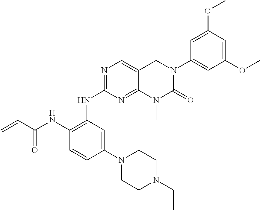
N1=C(NC2=C(NC(C=C)=O)C=CC(N3CCN(CC)CC3)=C2)N=C2C(=C1)CN(C1=CC(OC)=CC(OC)=C1)C(=O)N2C
